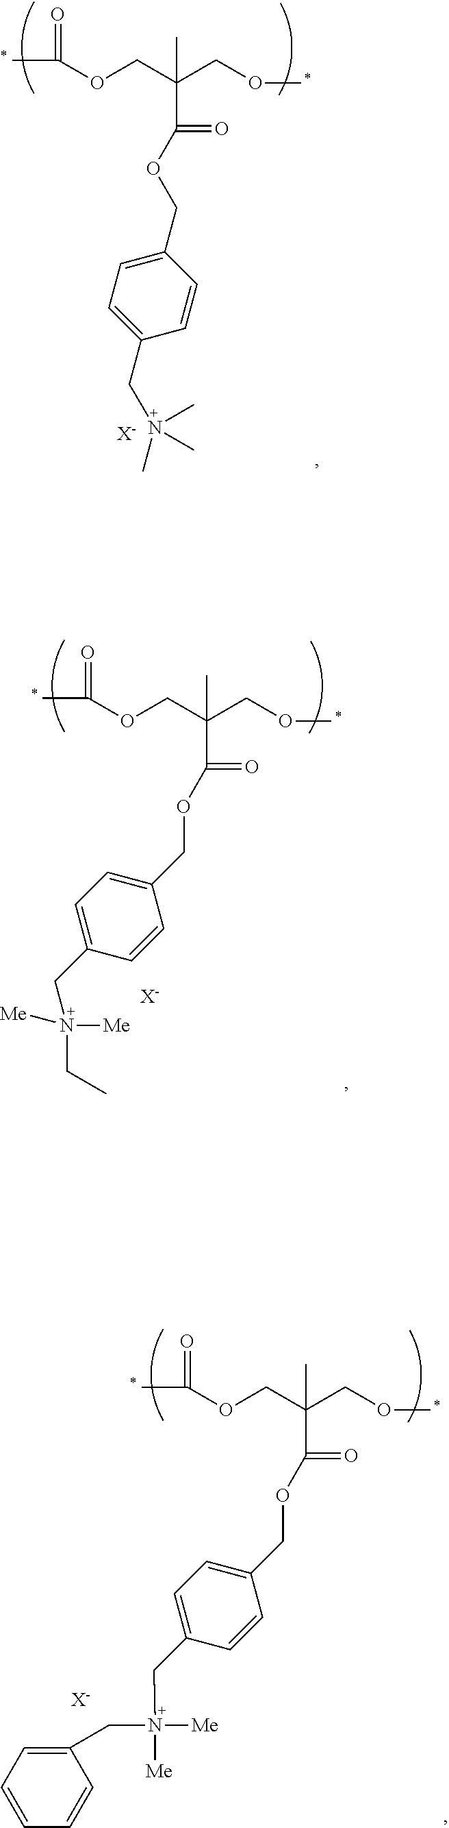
CC(OCC(COC)(C)C(=O)OCC1=CC=C(CN(C)(C)C)C=C1)=O.[X-].[X-].CC(OCC(COC)(C)C(=O)OCC1=CC=C(CN([Me])(CC)[Me])C=C1)=O.[X-].CC(OCC(COC)(C)C(=O)OCC1=CC=C(CN([Me])([Me])CC2=CC=CC=C2)C=C1)=O
